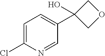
C1=C(Cl)N=CC(C2(O)COC2)=C1
